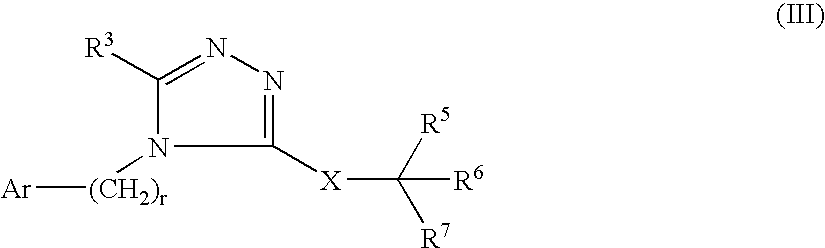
C1([X]C([R7])([R5])[R6])=NN=C([R3])N1[(CH2)r][Ar]
